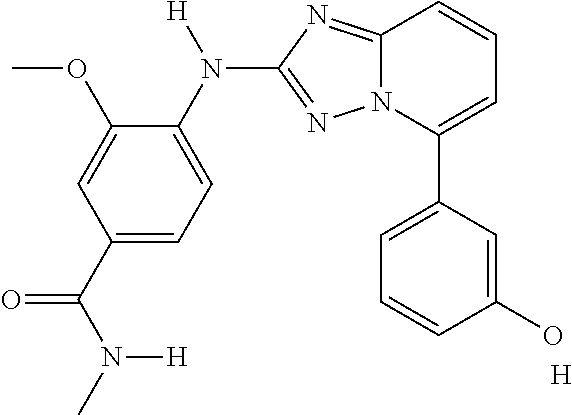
C1=C(C2=CC=CC3=NC(N(C4=CC=C(C(N(C)[H])=O)C=C4OC)[H])=NN23)C=C(O)C=C1.[H]
